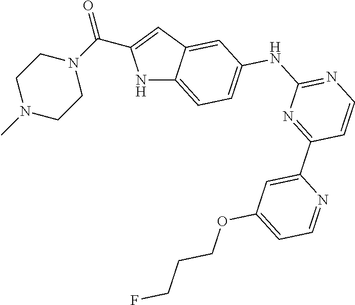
N1C2=CC=C(NC3=NC=CC(C4=CC(OCCCF)=CC=N4)=N3)C=C2C=C1C(=O)N1CCN(C)CC1
